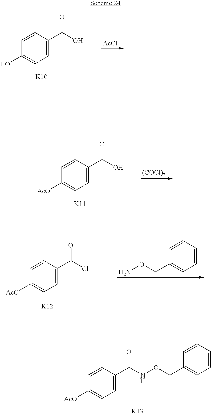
C1=CC(C(O)=O)=CC=C1O.[AcCl].[K10].C1=CC(C(O)=O)=CC=C1[AcO].[(COCl)2].[K11].C1=CC(C(Cl)=O)=CC=C1[AcO].C1=CC=CC=C1CON.[K12].C1=CC(C(NOCC2=CC=CC=C2)=O)=CC=C1[AcO].[K13]
